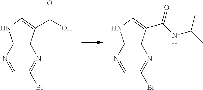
C12=C(C(C(O)=O)=CN1)N=C(Br)C=N2.C12=C(C(C(NC(C)C)=O)=CN1)N=C(Br)C=N2
